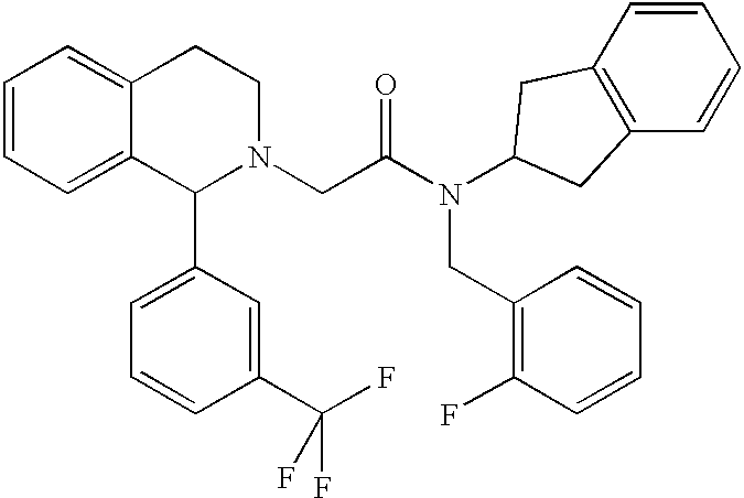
C1=CC=C2C(=C1)CCN(CC(N(C1CC3=C(C=CC=C3)C1)CC1=C(F)C=CC=C1)=O)C2C1=CC=CC(C(F)(F)F)=C1
